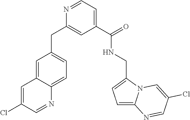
C1=C2C(=CC=C1CC1=CC(C(NCC3=CC=C4N3C=C(Cl)C=N4)=O)=CC=N1)N=CC(Cl)=C2
